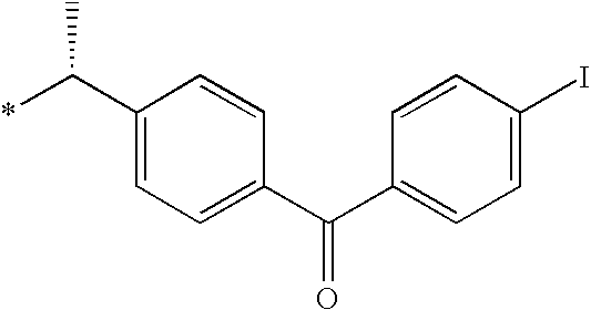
C1(C(*)C)=CC=C(C(C2=CC=C(I)C=C2)=O)C=C1
